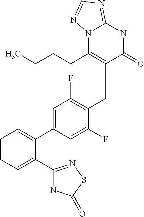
C1=CC=C(C2=NSC(=O)N2)C(C2=CC(F)=C(CC3=C(CCCC)N4C(=NC=N4)NC3=O)C(F)=C2)=C1
